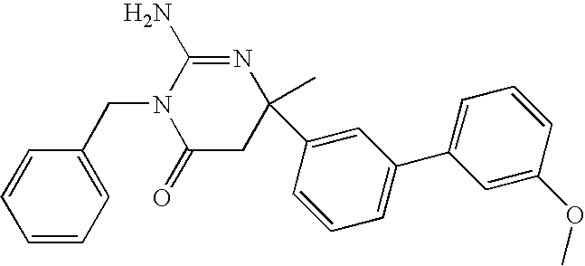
C1=CC=C(CN2C(=O)CC(C)(C3=CC(C4=CC=CC(OC)=C4)=CC=C3)N=C2N)C=C1
